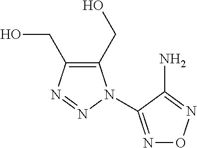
C1(CO)=C(CO)N=NN1C1=NON=C1N
